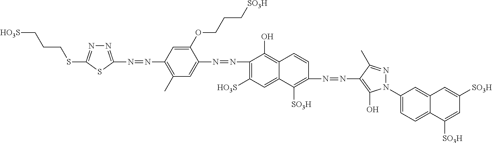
[HO3S]CCCSC1=NN=C(N=NC2=C(C)C=C(N=NC3=C([HO3S])C=C4C(=C3O)C=CC(N=NC3=C(O)N(C5=CC=C6C(=C5)C=C([SO3H])C=C6[SO3H])N=C3C)=C4[SO3H])C(OCCC[SO3H])=C2)S1
